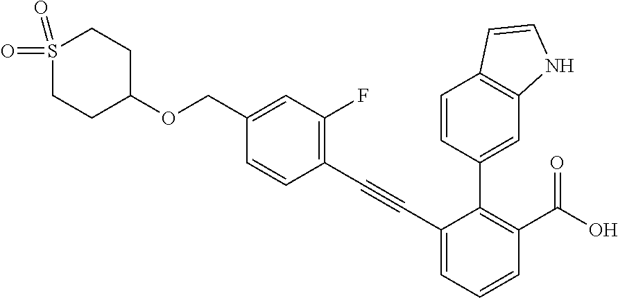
C1(C#CC2=C(F)C=C(COC3CCS(=O)(=O)CC3)C=C2)=CC=CC(C(O)=O)=C1C1=CC2=C(C=C1)C=CN2
